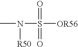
N(S([OR56])(=O)=O)(C)[R50]
